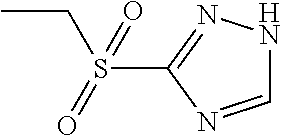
C1(S(CC)(=O)=O)=NNC=N1
